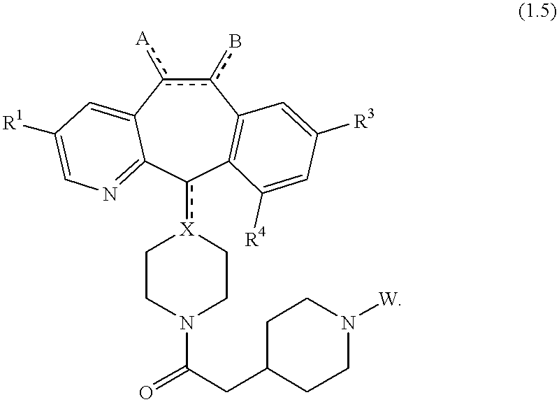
c1(b)c([A])C2=CC([R1])=CN=C2c([X]2CCN(C(=O)CC3CCN([W])CC3)CC2)C2=C1C=C([R3])C=C2[R4]
